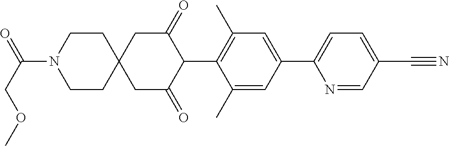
C1(C)=CC(C2=CC=C(C#N)C=N2)=CC(C)=C1C1C(=O)CC2(CC1=O)CCN(C(COC)=O)CC2
